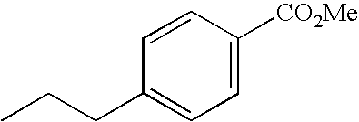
CCCC1=CC=C([CO2Me])C=C1
